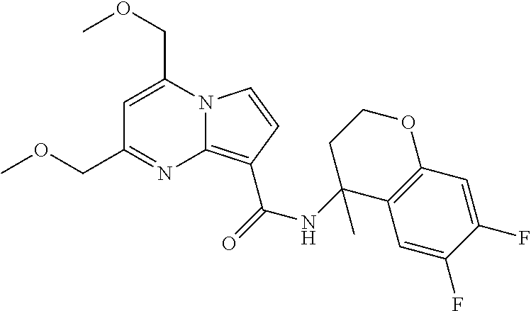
N12C(=C(C(=O)NC3(C)C4=C(C=C(F)C(F)=C4)OCC3)C=C1)N=C(COC)C=C2COC
